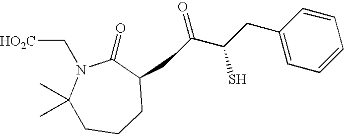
C1(C)(C)CCCC(CC(C(CC2=CC=CC=C2)S)=O)C(=O)N1C[HO2C]
